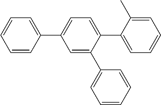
C1=CC(C2=CC=C(C3=CC=CC=C3C)C(C3=CC=CC=C3)=C2)=CC=C1
